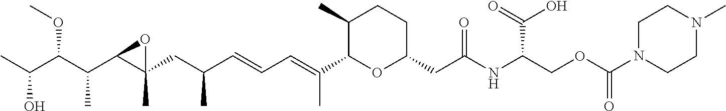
C1(C)C(C(=CC=CC(CC2(C)C(C(C(C(C)O)OC)C)O2)C)C)OC(CC(NC(COC(N2CCN(C)CC2)=O)C(O)=O)=O)CC1
